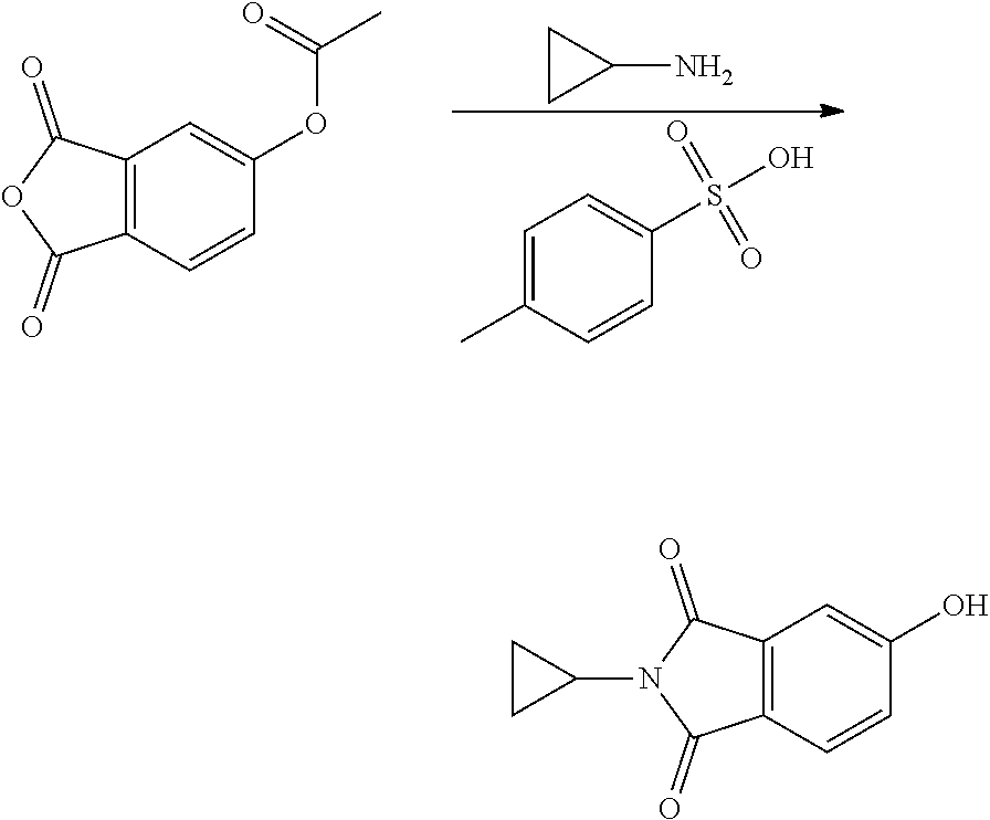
C1CC1N.C1=C(C)C=CC(S(O)(=O)=O)=C1.C12=C(C=CC(OC(=O)C)=C1)C(=O)OC2=O.C12=C(C=CC(O)=C1)C(=O)N(C1CC1)C2=O
